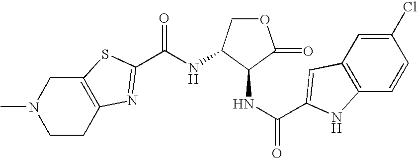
CN1CCC2=C(C1)SC(C(NC1COC(=O)C1NC(=O)C1=CC3=C(C=CC(Cl)=C3)N1)=O)=N2
